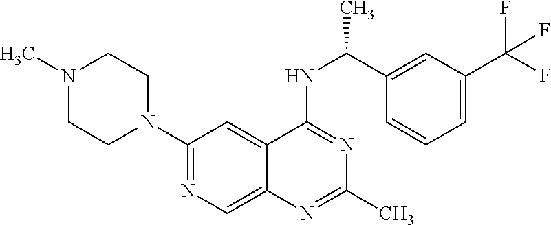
N1=C(NC(C2=CC(C(F)(F)F)=CC=C2)C)C2=CC(N3CCN(C)CC3)=NC=C2N=C1C
